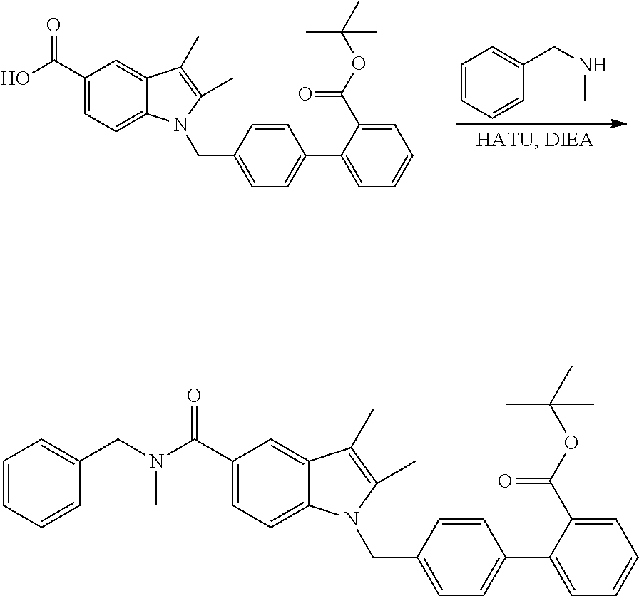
C1=CC=CC(CNC)=C1.C1(C(O)=O)=CC=C2C(=C1)C(C)=C(C)N2CC1=CC=C(C2=CC=CC=C2C(OC(C)(C)C)=O)C=C1.C1(C(N(CC2=CC=CC=C2)C)=O)=CC=C2C(=C1)C(C)=C(C)N2CC1=CC=C(C2=CC=CC=C2C(OC(C)(C)C)=O)C=C1
